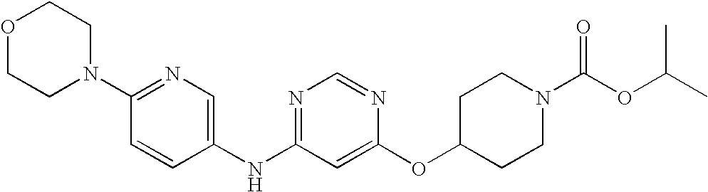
C1(N2CCOCC2)=NC=C(NC2=NC=NC(OC3CCN(C(OC(C)C)=O)CC3)=C2)C=C1
